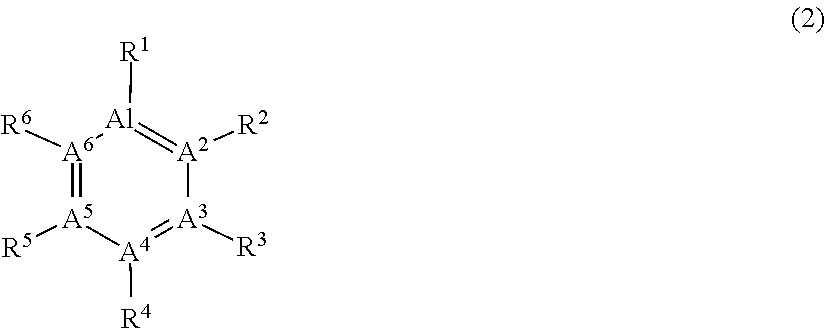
[A5]1([R5])=[A6]([R6])[Al]([R1])=[A2]([R2])[A3]([R3])=[A4]1[R4]
